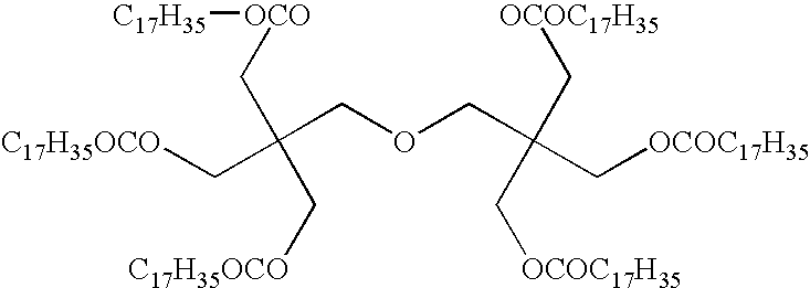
C(COCC(C[OCOC17H35])(C[OCOC17H35])C[OCOC17H35])(C[C17H35OCO])(C[C17H35OCO])C[OCO][C17H35]
